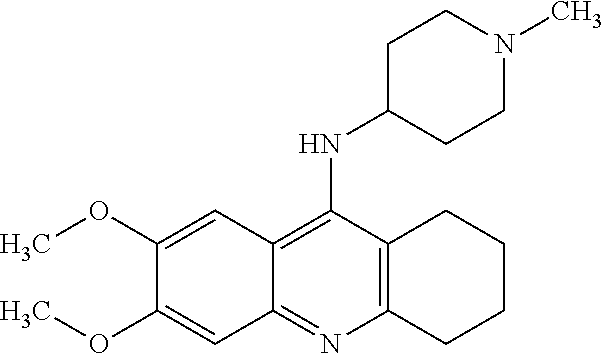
C1(OC)=CC2=C(NC3CCN(C)CC3)C3=C(N=C2C=C1OC)CCCC3
